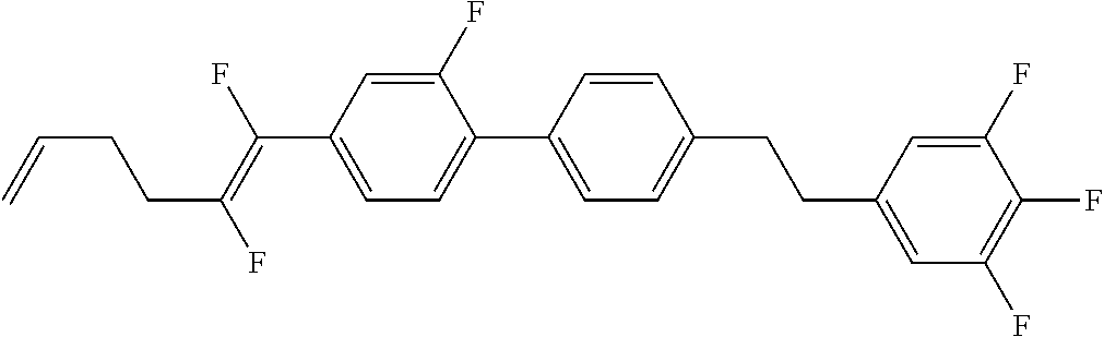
C(C1=CC=C(C2=CC=C(CCC3=CC(F)=C(F)C(F)=C3)C=C2)C(F)=C1)(=C(F)CCC=C)F
